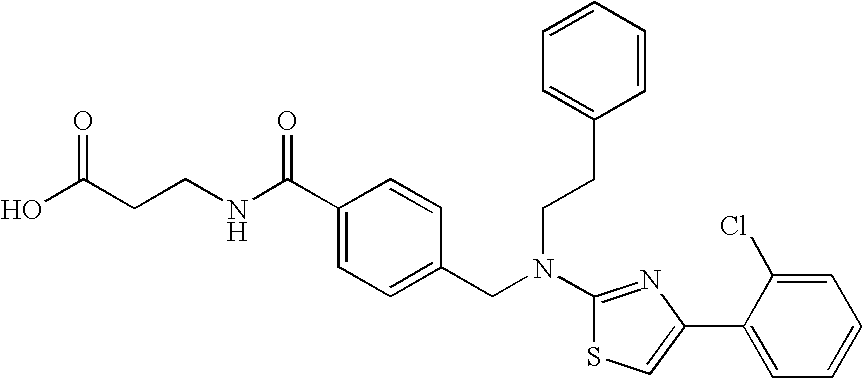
N(C1=NC(C2=CC=CC=C2Cl)=CS1)(CC1=CC=C(C(NCCC(O)=O)=O)C=C1)CCC1=CC=CC=C1
